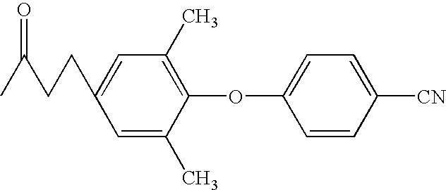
C1=C(CCC(C)=O)C=C(C)C(OC2=CC=C([CN])C=C2)=C1C
